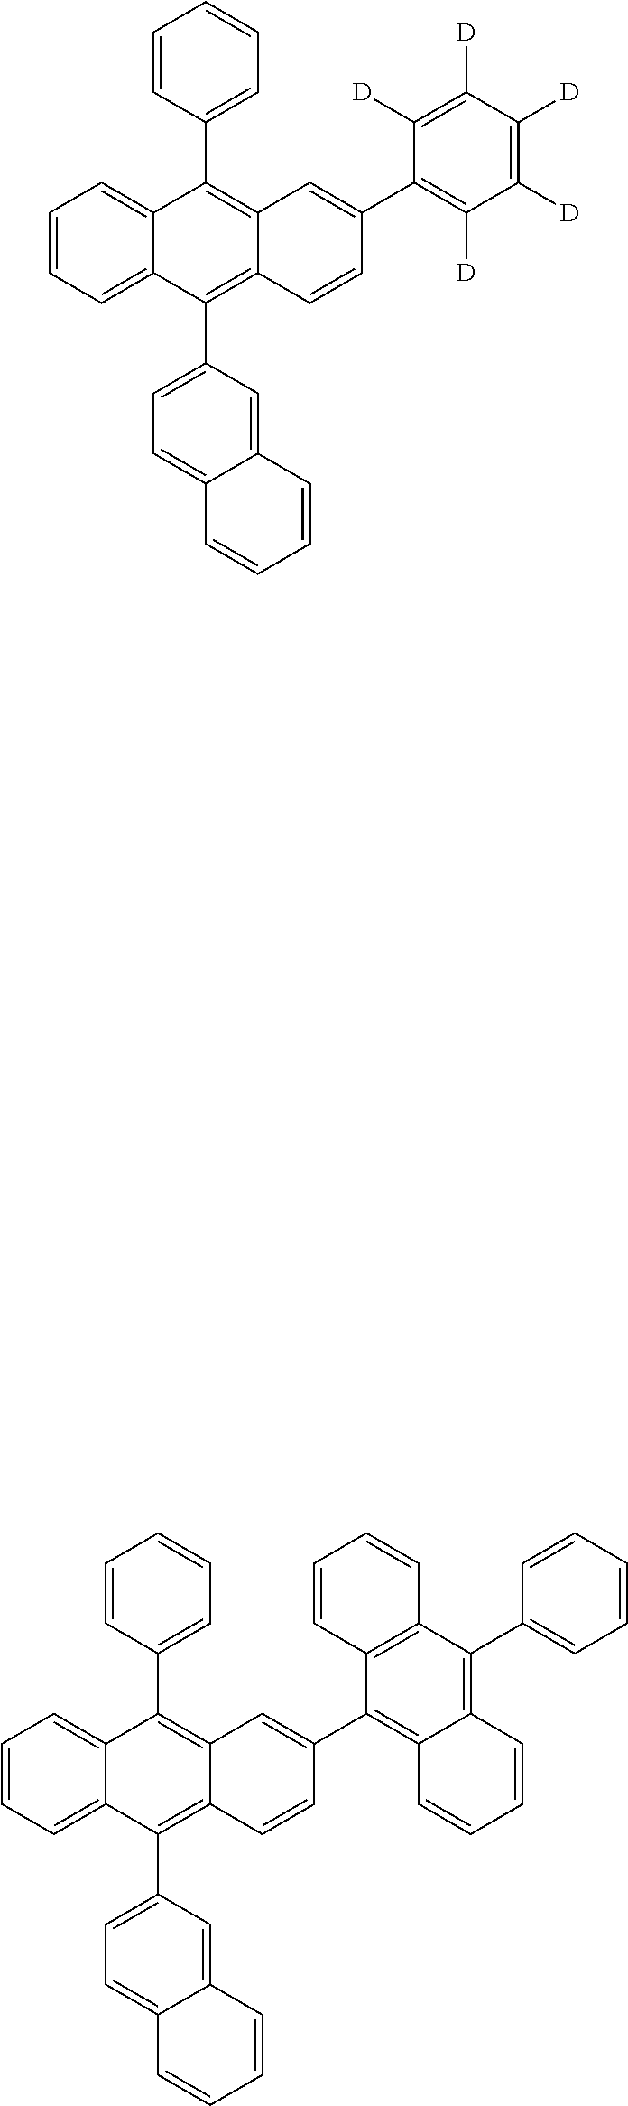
C1=CC=C2C(=C1)C(C1=CC=CC=C1)=C1C(=C2C2=CC=C3C(=C2)C=CC=C3)C=CC(C2=C3C(=C(C4=CC=CC=C4)C4=C2C=CC=C4)C=CC=C3)=C1.C1=CC=C2C(=C1)C(C1=CC=CC=C1)=C1C(=C2C2=CC=C3C(=C2)C=CC=C3)C=CC(C2=C([D])C([D])=C([D])C([D])=C2[D])=C1
